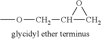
COCC1CO1
